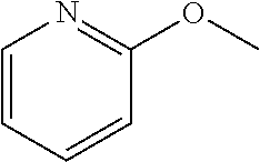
C1=CC=CC(OC)=N1
